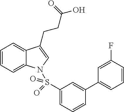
C1=CC=C2C(=C1)C(CCC(O)=O)=CN2S(C1=CC=CC(C2=CC=CC(F)=C2)=C1)(=O)=O
